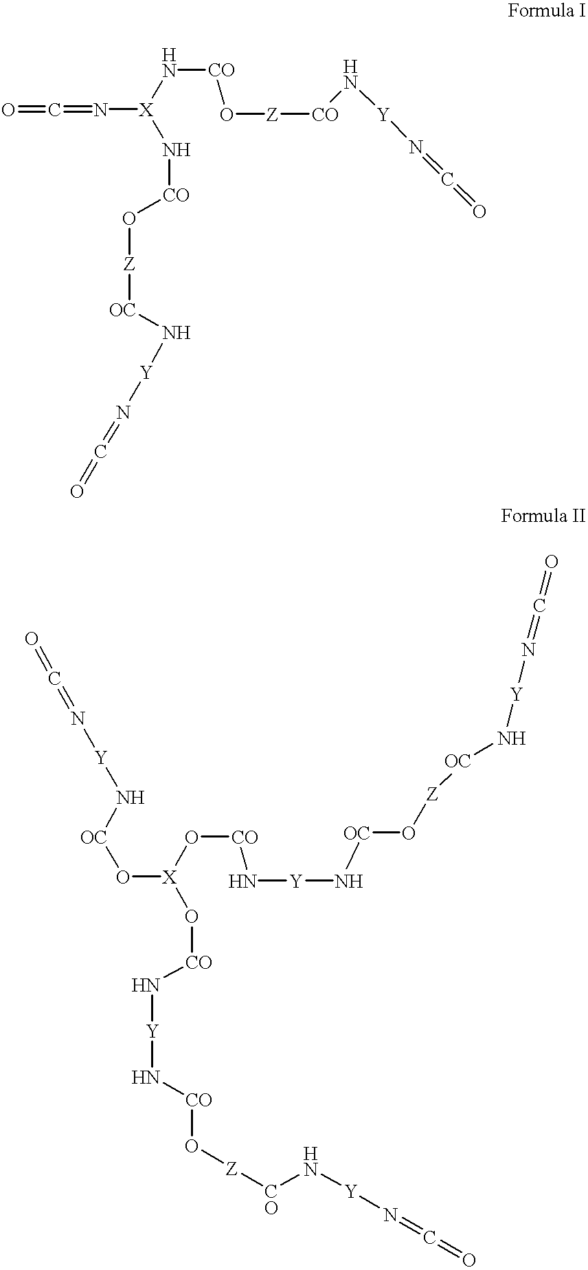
O=C=N[X](N[CO]O[Z][CO]N[Y]N=C=O)N[CO]O[Z][OC]N[Y]N=C=O.O([X](O[CO]N[Y]N[OC]O[Z][OC]N[Y]N=C=O)O[CO]N[Y]N[CO]O[Z][CO]N[Y]N=C=O)[OC]N[Y]N=C=O
